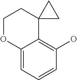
C12=CC=CC(O)=C1C1(CCO2)CC1
